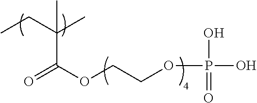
CCC(C)(C(OCCOP(O)(O)=O)=O)C
